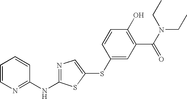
C1=CN=C(NC2=NC=C(SC3=CC(C(N(CC)CC)=O)=C(O)C=C3)S2)C=C1
